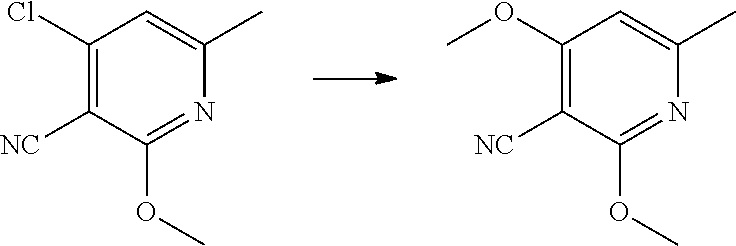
N1=C(OC)C([NC])=C(Cl)C=C1C.N1=C(OC)C([NC])=C(OC)C=C1C
